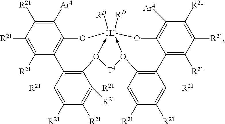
O12->[Hf]3([RD])([RD])(-O([T4]1)C1=C(C4=C([R21])C([R21])=C([R21])C([Ar4])=C4O3)C([R21])=C([R21])C([R21])=C1[R21])OC1=C(C([R21])=C([R21])C([R21])=C1[Ar4])C1=C2C([R21])=C([R21])C([R21])=C1[R21]
